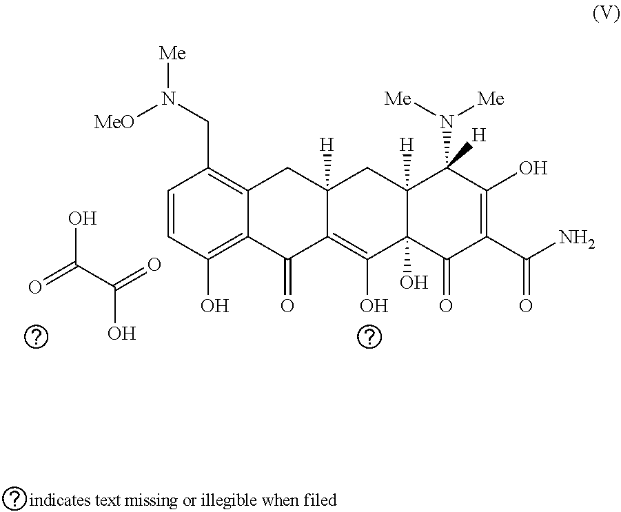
C1=CC(O)=C2C(=C1CN([Me])[MeO])CC1([H])C(=C(O)C3(O)C([H])(C1)C(N([Me])[Me])([H])C(O)=C(C(=O)N)C3=O)C2=O.O=C(C(=O)O)O
